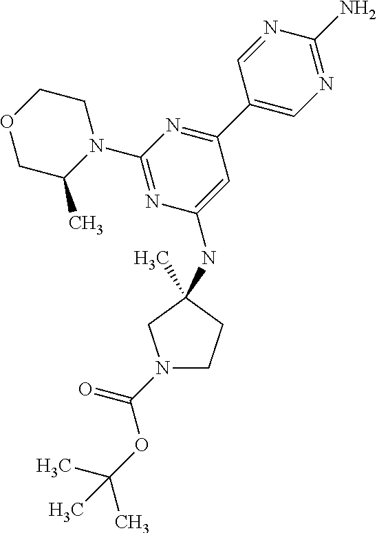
C1(N2CCOCC2C)=NC(NC2(C)CCN(C(=O)OC(C)(C)C)C2)=CC(C2=CN=C(N)N=C2)=N1
